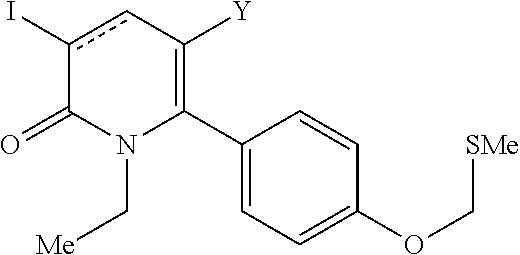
C1(C2=C([Y])cc(I)C(=O)N2C[Me])=CC=C(OC[SMe])C=C1
